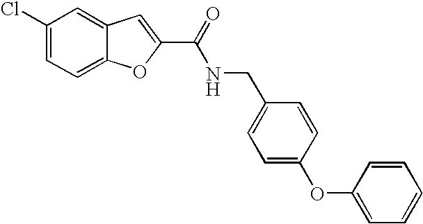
C1(C(=O)NCC2=CC=C(OC3=CC=CC=C3)C=C2)=CC2=CC(Cl)=CC=C2O1
